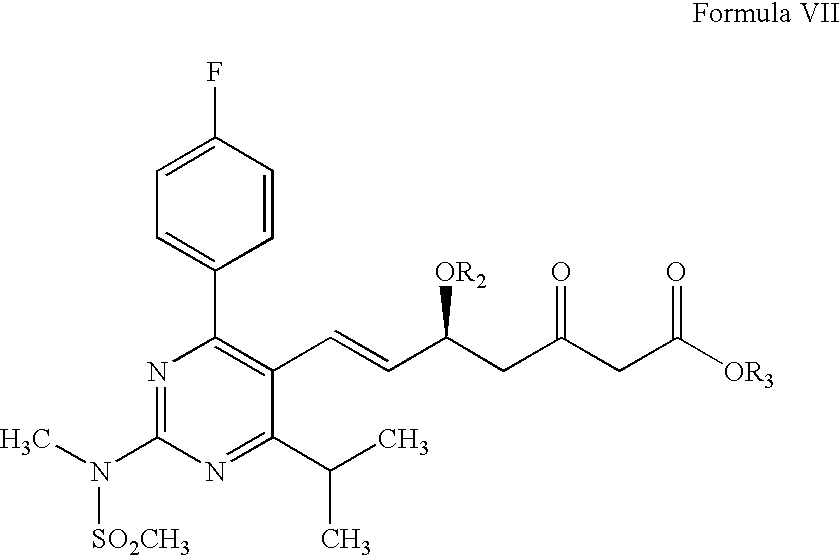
N1=C(N(C)[SO2CH3])N=C(C(C)C)C(C=CC(CC(CC([OR3])=O)=O)[OR2])=C1C1=CC=C(F)C=C1
